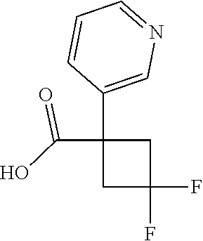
C1(C2(C(O)=O)CC(F)(F)C2)=CN=CC=C1
